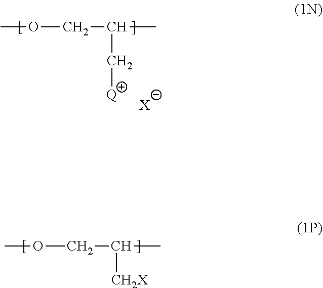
COCC(C)C[Q].[X].COCC(C)[CH2X]
